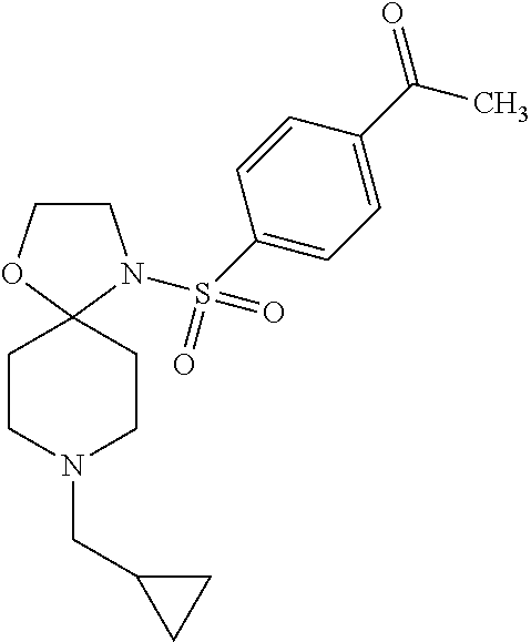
C1COC2(N1S(=O)(=O)C1=CC=C(C(=O)C)C=C1)CCN(CC1CC1)CC2
